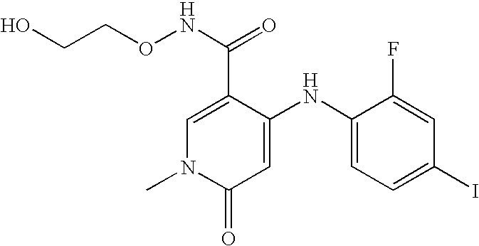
C1=C(C(NOCCO)=O)C(NC2=CC=C(I)C=C2F)=CC(=O)N1C
